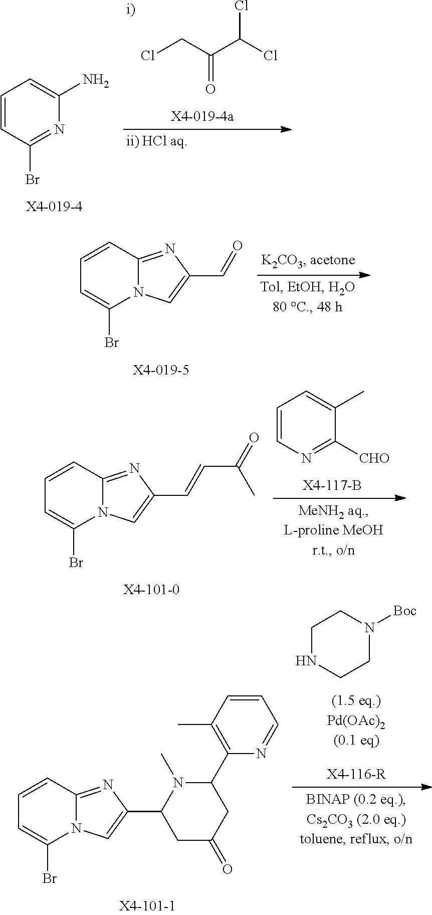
ClCC(C(Cl)Cl)=O.C1=CC(Br)=NC(N)=C1.C1=CC2=NC(C=O)=CN2C(Br)=C1.C1=CN=C([CHO])C(C)=C1.C1=CC2=NC(C=CC(=O)C)=CN2C(Br)=C1.C1NCCN([Boc])C1.C1=CC2=NC(C3CC(=O)CC(C4=C(C)C=CC=N4)N3C)=CN2C(Br)=C1
